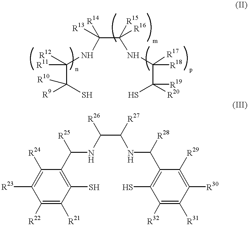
C(C([R9])(S)[R10])([R11])([R12])NC(C(NC(C([R20])(S)[R19])([R17])[R18])([R15])[R16])([R14])[R13].C1([R22])=C([R21])C(S)=C(C(NC(C(NC(C2=C(S)C([R32])=C([R31])C([R30])=C2[R29])[R28])[R27])[R26])[R25])C([R24])=C1[R23]
